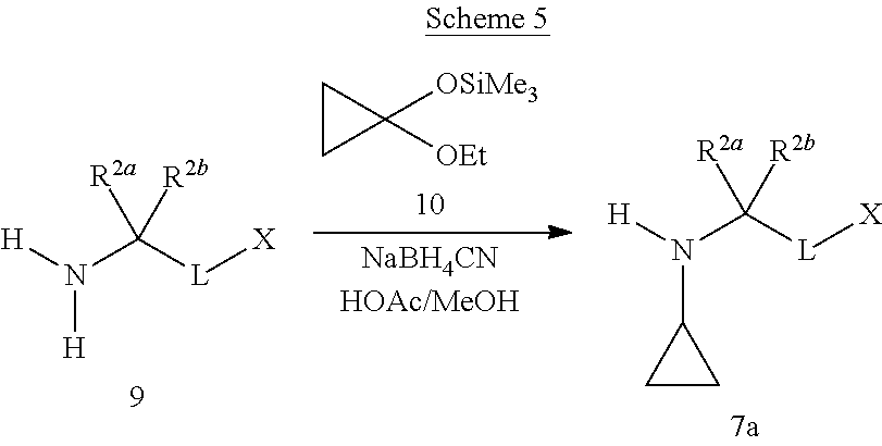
[H]N(C([L][X])([R2a])[R2b])[H].C1CC1([OSiMe3])[OEt].[H]N(C([L][X])([R2a])[R2b])C1CC1
